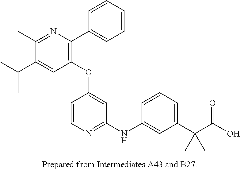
C1(OC2=CC(NC3=CC(C(C(O)=O)(C)C)=CC=C3)=NC=C2)=C(C2=CC=CC=C2)N=C(C)C(C(C)C)=C1
